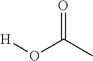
[H]OC(C)=O
